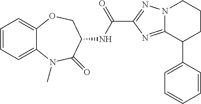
C12=CC=CC=C1N(C)C(=O)C(NC(C1=NN3C(=N1)C(C1=CC=CC=C1)CCC3)=O)CO2
